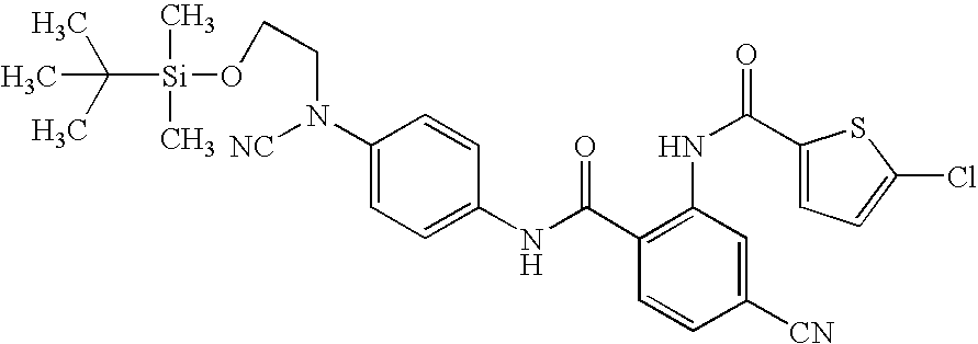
C1(NC(=O)C2=C(NC(=O)C3=CC=C(Cl)S3)C=C([CN])C=C2)=CC=C(N(CCO[Si](C(C)(C)C)(C)C)[NC])C=C1
